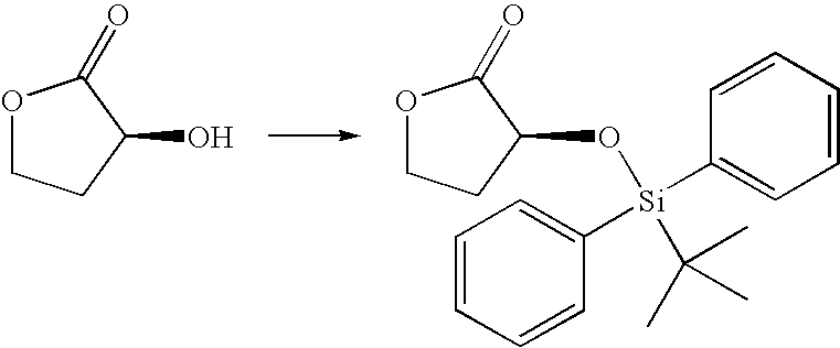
O1CCC(O)C1=O.O1CCC(O[Si](C2=CC=CC=C2)(C2=CC=CC=C2)C(C)(C)C)C1=O
